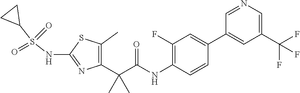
C1(C)=C(C(C(NC2=C(F)C=C(C3=CC(C(F)(F)F)=CN=C3)C=C2)=O)(C)C)N=C(NS(C2CC2)(=O)=O)S1
